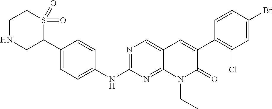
C1NCC(C2=CC=C(NC3=NC=C4C(=N3)N(CC)C(=O)C(C3=C(Cl)C=C(Br)C=C3)=C4)C=C2)S(=O)(=O)C1
